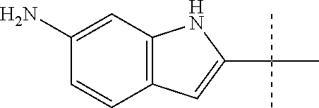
C1(N)=CC2=C(C=C1)C=C(C(C)(C)C)N2
